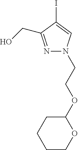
N1=C(CO)C(I)=CN1CCOC1CCCCO1
